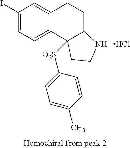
C1(I)=CC=C2C(=C1)CCC1C2([O2S]C2=CC=C(C)C=C2)CCN1.Cl
